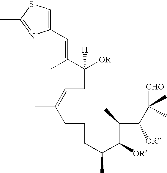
[OR]C(CC=C(CCCC(C(C(C(C(C)(C)[CHO])[OR])C)[OR])C)C)([H])C(C)=CC1=CSC(C)=N1
